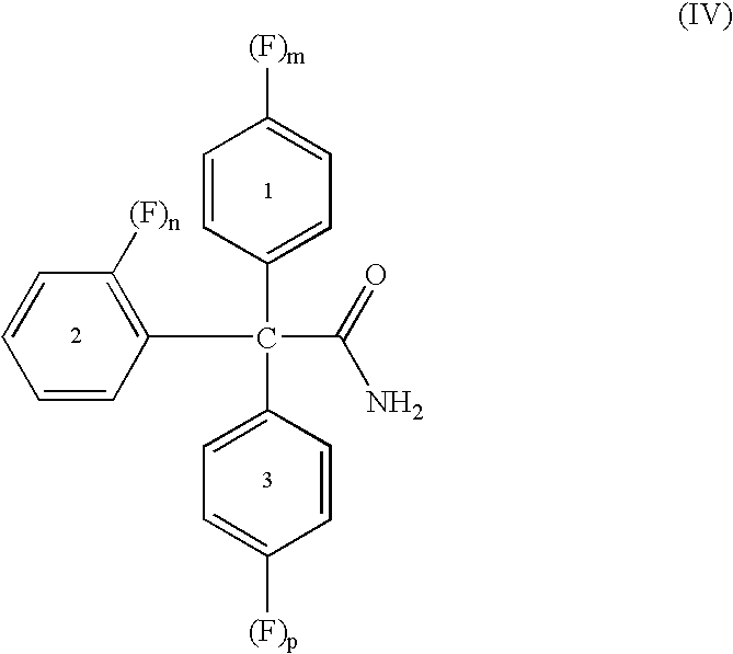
C1=CC([(F)m])=CC=C1C(C(=O)N)(C1=C([(F)n])C=CC=C1)C1=CC=C([(F)p])C=C1
